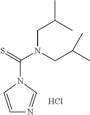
C1=CN(C(=S)N(CC(C)C)CC(C)C)C=N1.Cl
